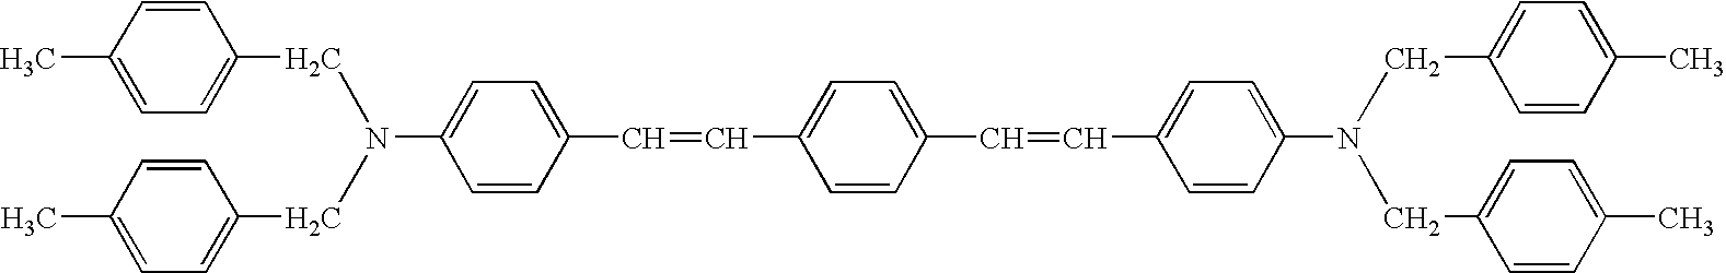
C1=C(N(CC2=CC=C(C)C=C2)CC2=CC=C(C)C=C2)C=CC(C=CC2=CC=C(C=CC3=CC=C(N(CC4=CC=C(C)C=C4)CC4=CC=C(C)C=C4)C=C3)C=C2)=C1
